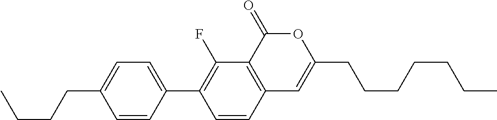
C12=C(C(=O)OC(CCCCCCC)=C1)C(F)=C(C1=CC=C(CCCC)C=C1)C=C2
